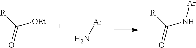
[OEt]C([R])=O.[Ar]N.N(C([R])=O)[Ar]
